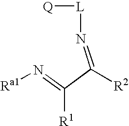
N(=C(C(=N[Ra1])[R1])[R2])[L][Q]
